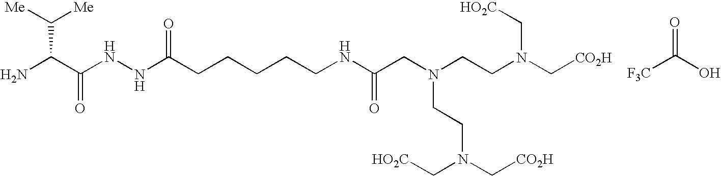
NC(C(NNC(CCCCCNC(CN(CCN(C[CO2H])C[HO2C])CCN(C[CO2H])C[HO2C])=O)=O)=O)C([Me])[Me].[F3C]C(O)=O
